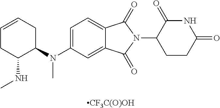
C1=CCC(N(C2=CC=C3C(=C2)C(=O)N(C2CCC(=O)NC2=O)C3=O)C)C(NC)C1.[CF3C(O)OH]
